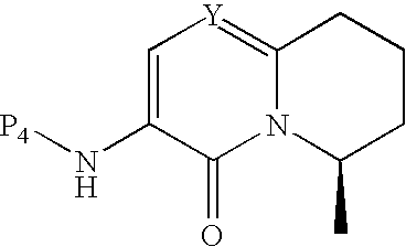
C1(N[P4])=C[Y]=C2N(C1=O)C(C)CCC2
